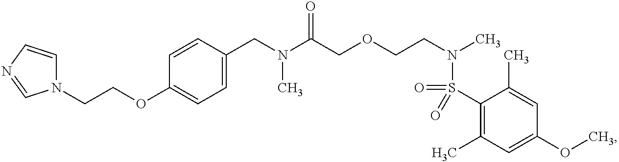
C1(CN(C(COCCN(C)S(=O)(C2=C(C)C=C(OC)C=C2C)=O)=O)C)=CC=C(OCCN2C=CN=C2)C=C1
